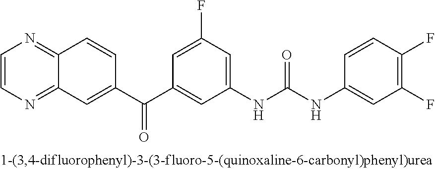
C1=CN=C2C(=N1)C=CC(C(C1=CC(NC(NC3=CC(F)=C(F)C=C3)=O)=CC(F)=C1)=O)=C2
